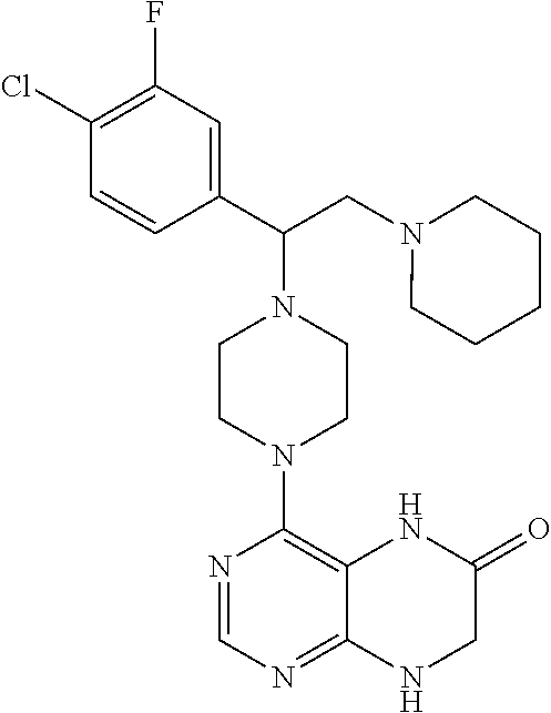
C1CN(C2=C3C(=NC=N2)NCC(=O)N3)CCN1C(C1=CC(F)=C(Cl)C=C1)CN1CCCCC1
